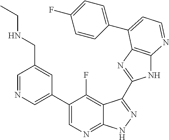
C1=NC=C(C2=CN=C3C(=C2F)C(C2=NC4=C(N2)N=CC=C4C2=CC=C(F)C=C2)=NN3)C=C1CNCC
